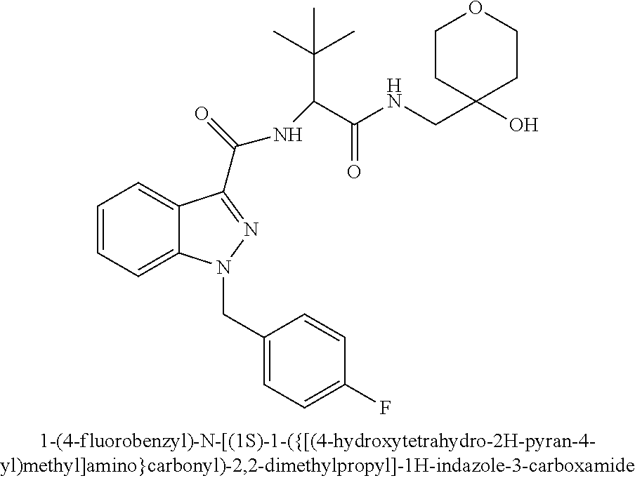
C1=CC=C2C(=C1)C(C(=O)NC(C(C)(C)C)C(NCC1(O)CCOCC1)=O)=NN2CC1=CC=C(F)C=C1
